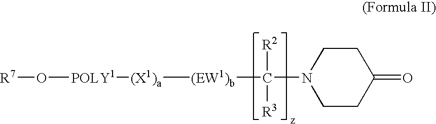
[(X1)a]([(EW1)b]C(N1CCC(=O)CC1)([R2])[R3])[POLY1]O[R7]
